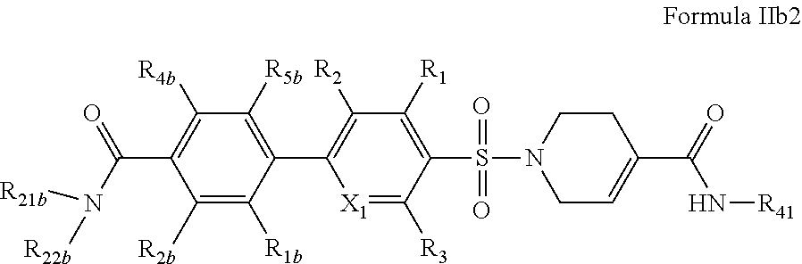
C1([R2b])=C([R1b])C(C2=C([R2])C([R1])=C(S(N3CC=C(C(N[R41])=O)CC3)(=O)=O)C([R3])=[X1]2)=C([R5b])C([R4b])=C1C(N([R22b])[R21b])=O
